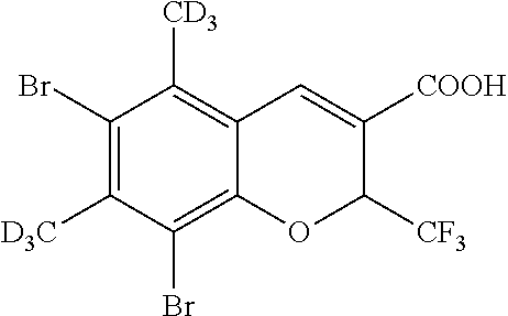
C1(Br)=C([D3C])C(Br)=C2C(=C1[CD3])C=C([COOH])C([CF3])O2
